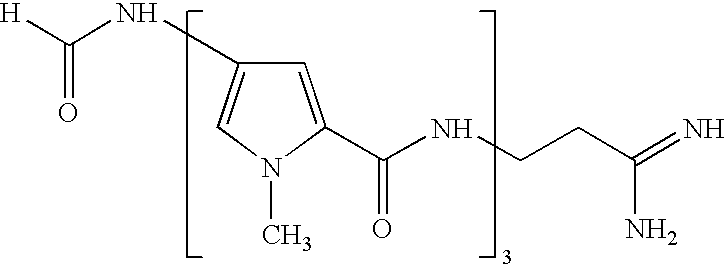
C(=O)(NC1=CN(C)C(C(=O)NCCC(=N)N)=C1)[H]
